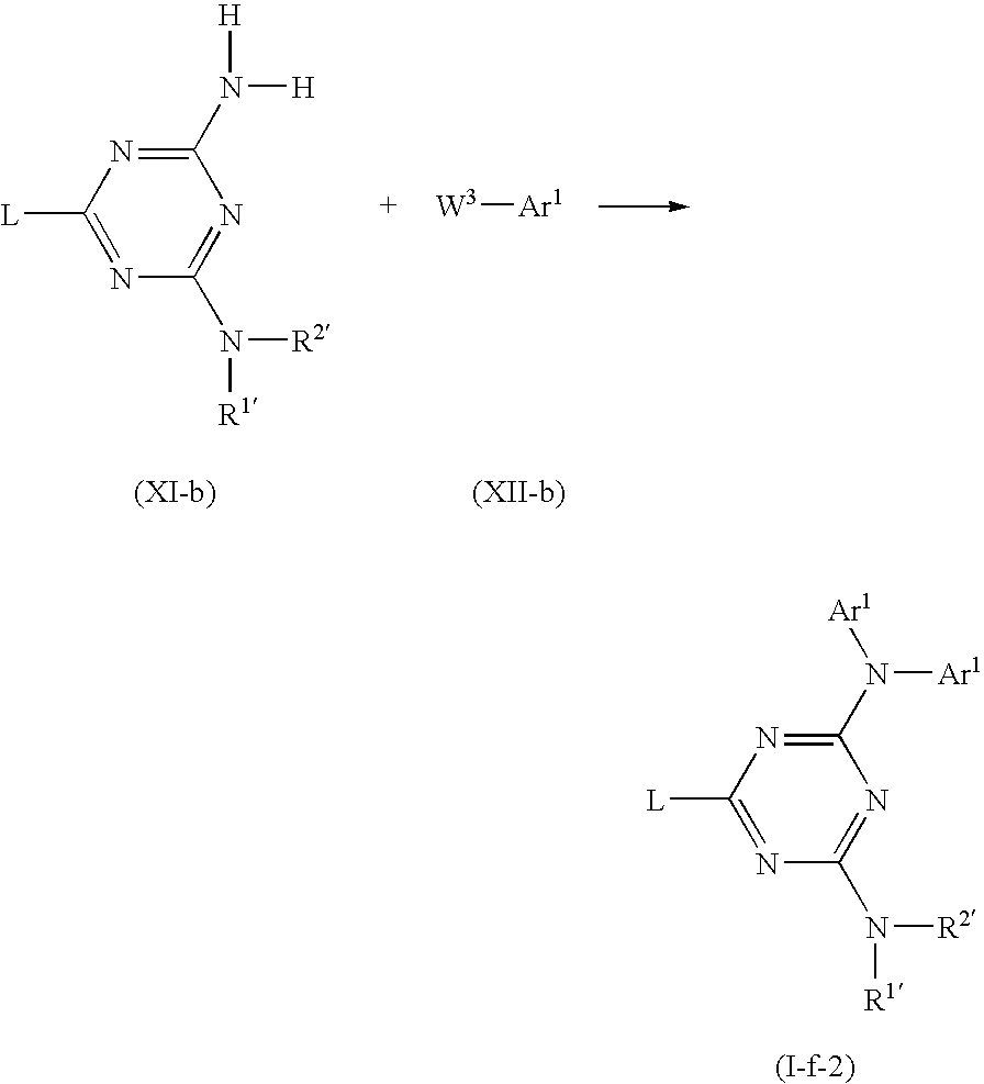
C1([L])=NC(N([R2])[R1])=NC(N([H])[H])=N1.[W3][Ar1].C1([L])=NC(N([R2])[R1])=NC(N([Ar1])[Ar1])=N1
